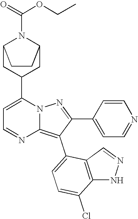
C12CC(C3=CC=NC4=C(C5=CC=C(Cl)C6=C5C=NN6)C(C5=CC=NC=C5)=NN34)CC(N1C(OCC)=O)CC2
